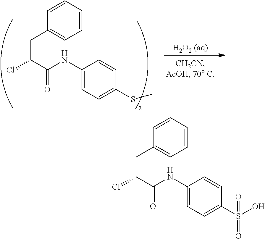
C1=CC=CC=C1CC(Cl)C(NC1=CC=C(S(O)(=O)=O)C=C1)=O.C1=CC=CC=C1CC(Cl)C(NC1=CC=C(SC)C=C1)=O
